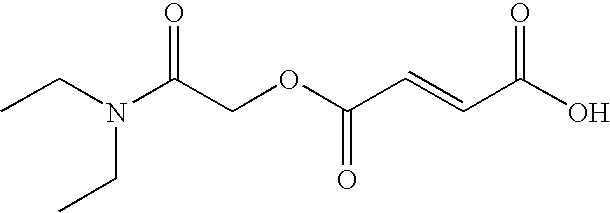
C(N(C(COC(C=CC(O)=O)=O)=O)CC)C
